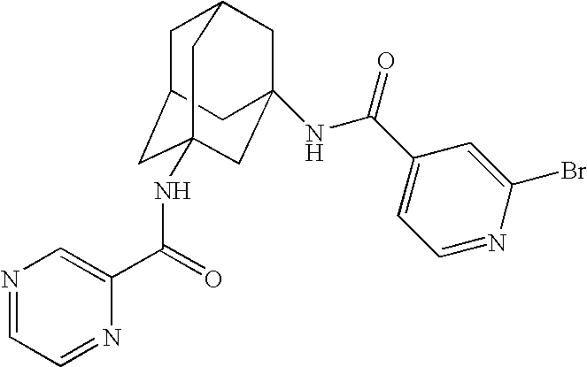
C1C2CC3(NC(C4=CN=CC=N4)=O)CC(NC(C4=CC=NC(Br)=C4)=O)(CC1C3)C2
